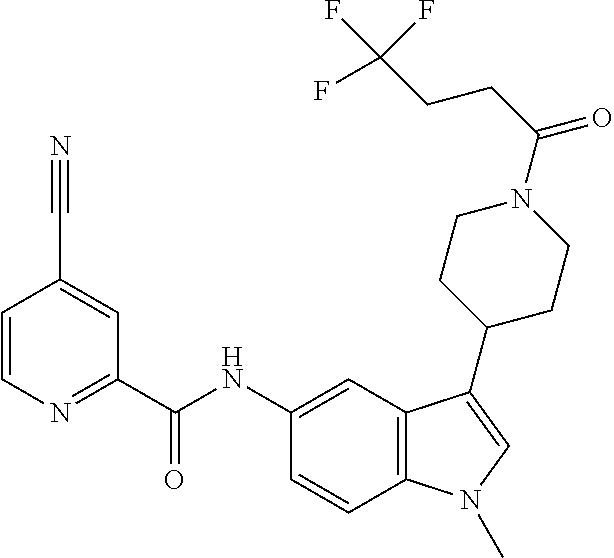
C1=CN=C(C(NC2=CC3=C(C=C2)N(C)C=C3C2CCN(C(CCC(F)(F)F)=O)CC2)=O)C=C1C#N
